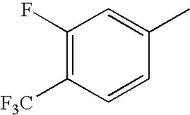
C1(F)=C([F3C])C=CC(C)=C1
